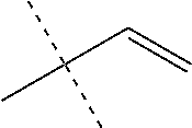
C(C(C)(C)C)=C
